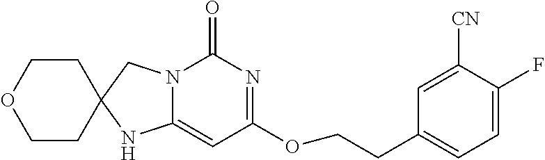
N12C(=CC(OCCC3=CC=C(F)C([CN])=C3)=NC1=O)NC1(C2)CCOCC1
